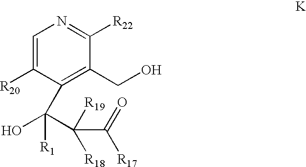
C1=C([R20])C(C(C(C(=O)[R17])([R19])[R18])(O)[R1])=C(CO)C([R22])=N1
